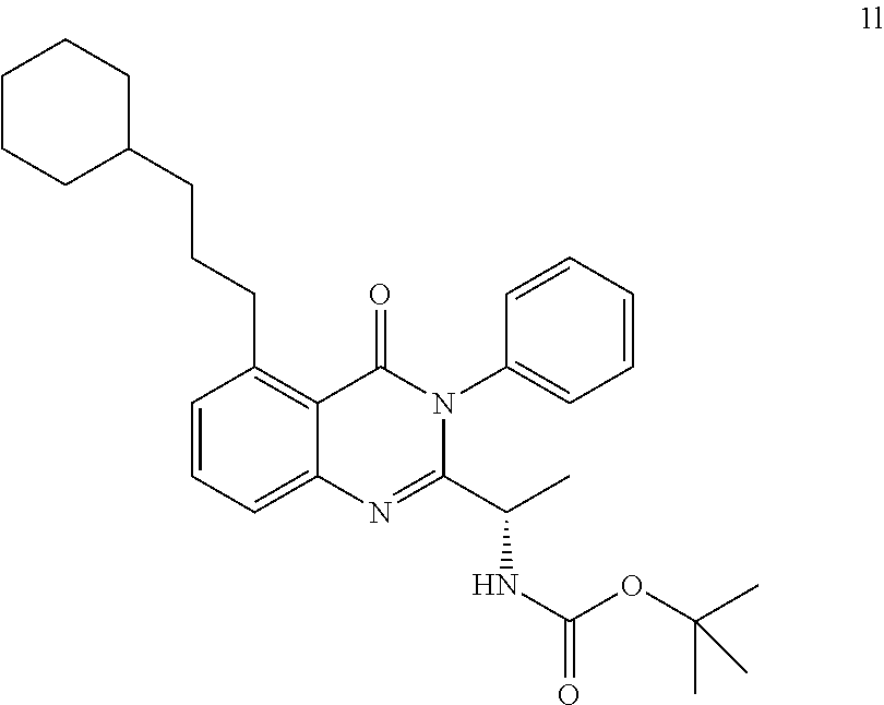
C(CCC1=C2C(=CC=C1)N=C(C(C)NC(=O)OC(C)(C)C)N(C1=CC=CC=C1)C2=O)C1CCCCC1
